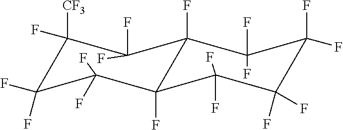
C1([CF3])(F)C(F)(F)C(F)(F)C2(F)C(F)(C1(F)F)C(F)(F)C(F)(F)C(F)(F)C2(F)F
